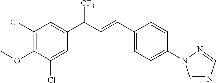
C1(Cl)=C(OC)C(Cl)=CC(C(C=CC2=CC=C(N3C=NC=N3)C=C2)[CF3])=C1
